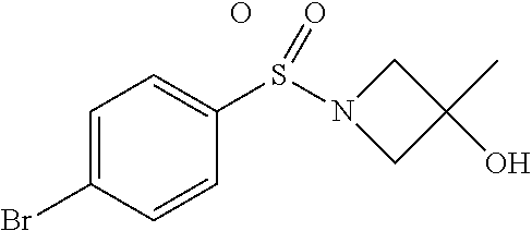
C1=C(Br)C=CC(S(=O)N2CC(C)(O)C2)=C1.O
